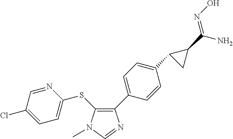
C1(SC2=C(C3=CC=C(C4CC4C(N)=NO)C=C3)N=CN2C)=CC=C(Cl)C=N1
